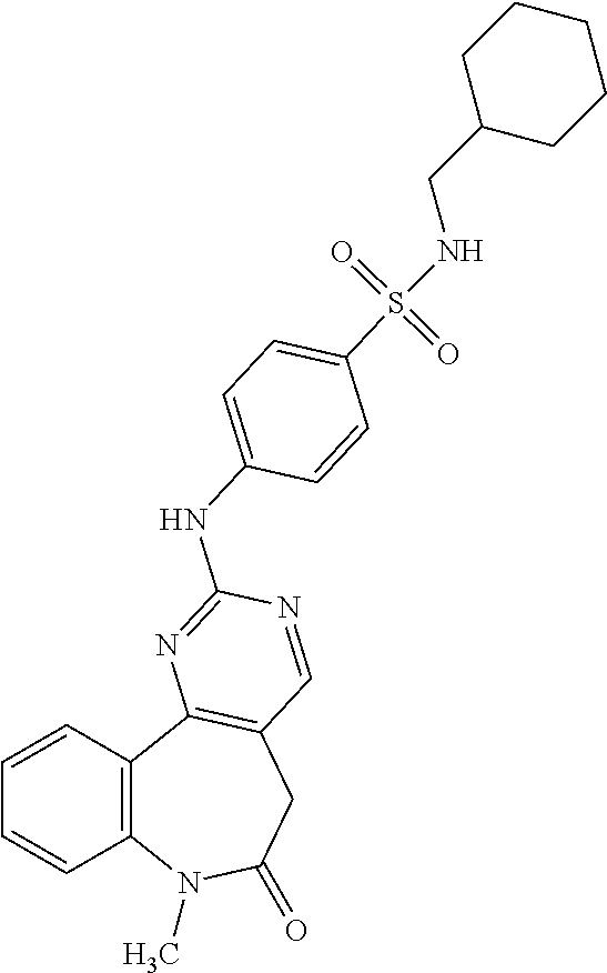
C1=CC2=C(C=C1)N(C)C(=O)CC1=C2N=C(NC2=CC=C(S(=O)(=O)NCC3CCCCC3)C=C2)N=C1
